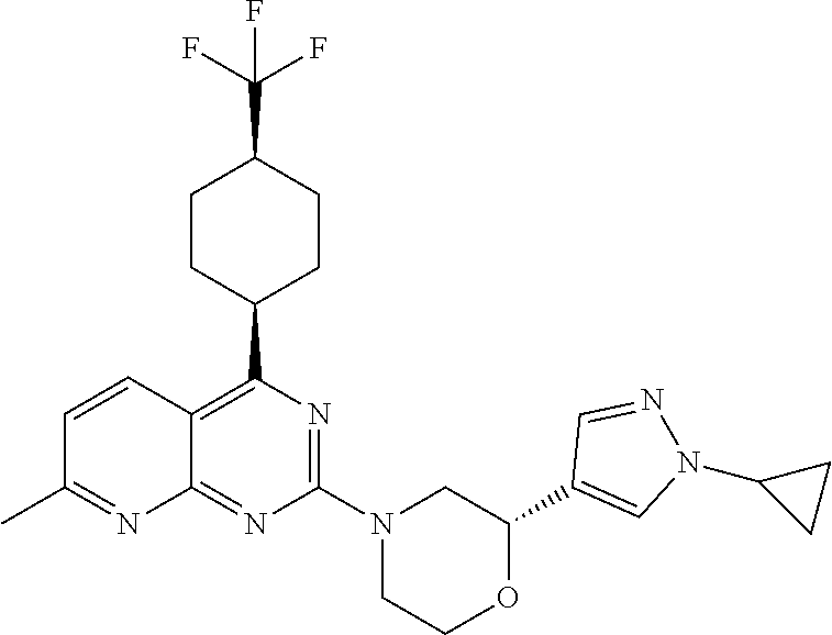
C1(C2=CN(C3CC3)N=C2)OCCN(C2=NC(C3CCC(C(F)(F)F)CC3)=C3C(=N2)N=C(C)C=C3)C1
